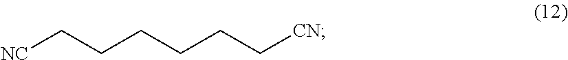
[NC]CCCCCC[CN]
